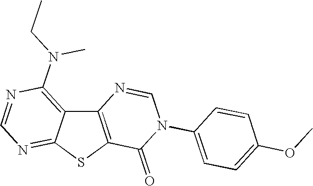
C12=C(SC3=NC=NC(N(CC)C)=C13)C(=O)N(C1=CC=C(OC)C=C1)C=N2
